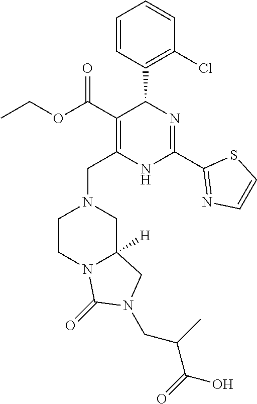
C1=CC(C2C(C(OCC)=O)=C(CN3CCN4C([H])(C3)CN(CC(C(O)=O)C)C4=O)NC(C3=NC=CS3)=N2)=C(Cl)C=C1
